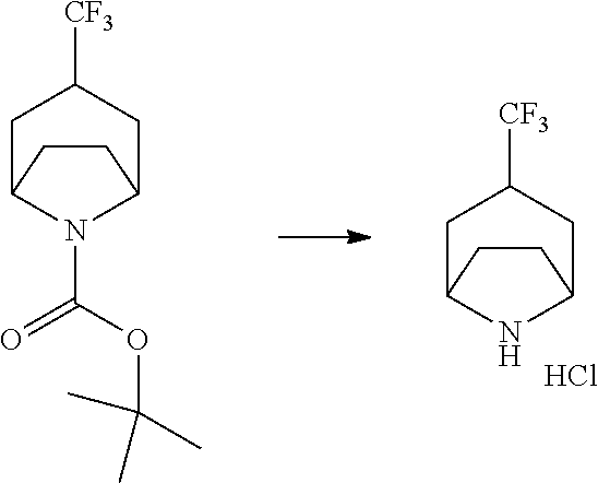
C1C2NC(CC1[CF3])CC2.C1C2N(C(OC(C)(C)C)=O)C(CC1[CF3])CC2.Cl
